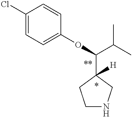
C1NCC(C(OC2=CC=C(Cl)C=C2)C(C)C)([H])C1
